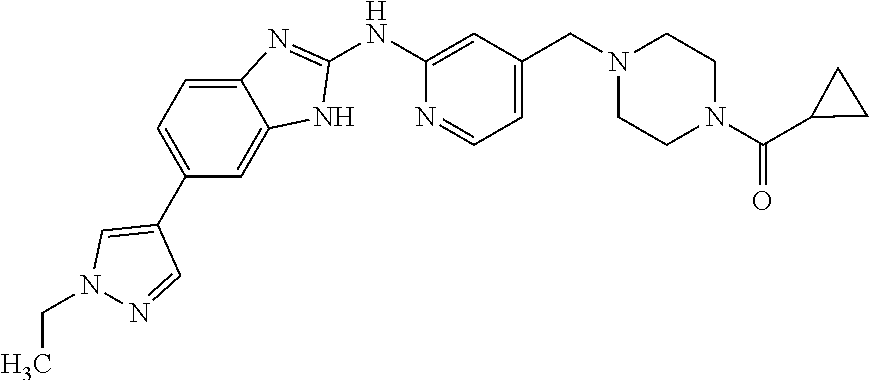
N1(CC)N=CC(C2=CC=C3C(=C2)NC(NC2=CC(CN4CCN(C(=O)C5CC5)CC4)=CC=N2)=N3)=C1
